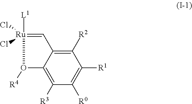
C1=[Ru]([L1])(Cl)(Cl)O([R4])C2=C([R3])C([R0])=C([R1])C([R2])=C12
